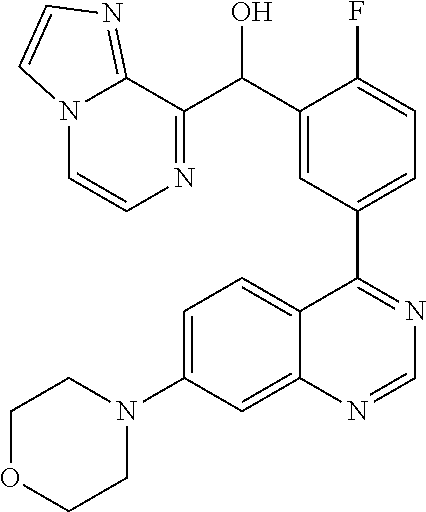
C1=C(N2CCOCC2)C=C2C(=C1)C(C1=CC=C(F)C(C(O)C3=NC=CN4C3=NC=C4)=C1)=NC=N2
